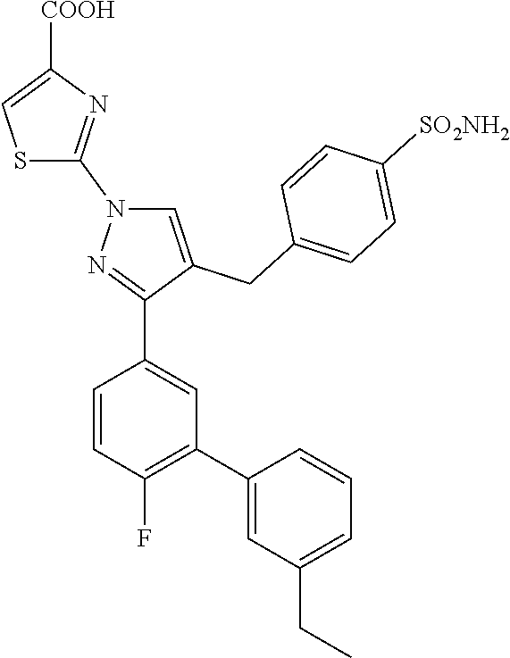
C1=CC(F)=C(C2=CC(CC)=CC=C2)C=C1C1=NN(C2=NC([COOH])=CS2)C=C1CC1=CC=C([SO2NH2])C=C1
